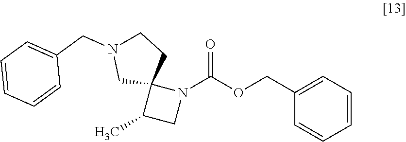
CC1CN(C(OCC2=CC=CC=C2)=O)C12CCN(CC1=CC=CC=C1)C2
